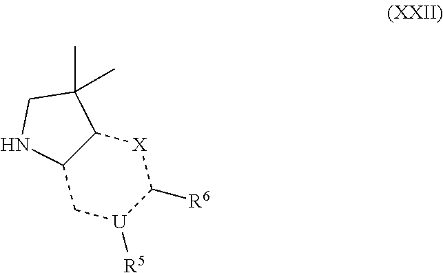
[X]1C2C(C[U]([R5])C1[R6])NCC2(C)C
